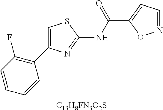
C1=CC=CC(C2=CSC(NC(C3=CC=NO3)=O)=N2)=C1F.[C13H8FN3O2S]
